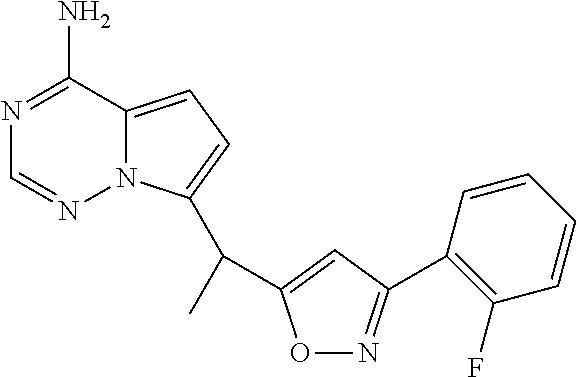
N1=C(N)C2=CC=C(C(C)C3=CC(C4=C(F)C=CC=C4)=NO3)N2N=C1
